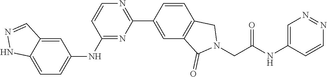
C1=C2C(=CC(NC3=NC(C4=CC5=C(C=C4)CN(CC(NC4=CN=NC=C4)=O)C5=O)=NC=C3)=C1)C=NN2
